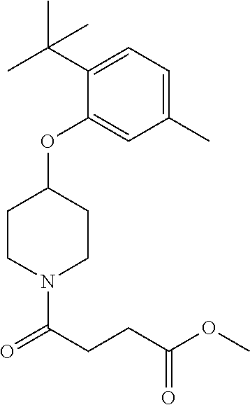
C1(OC2CCN(C(CCC(OC)=O)=O)CC2)=CC(C)=CC=C1C(C)(C)C
